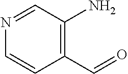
C1(N)=C(C=O)C=CN=C1
